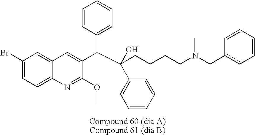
C1=CC(C(C2=CC3=CC(Br)=CC=C3N=C2OC)C(CCCCN(CC2=CC=CC=C2)C)(C2=CC=CC=C2)O)=CC=C1
